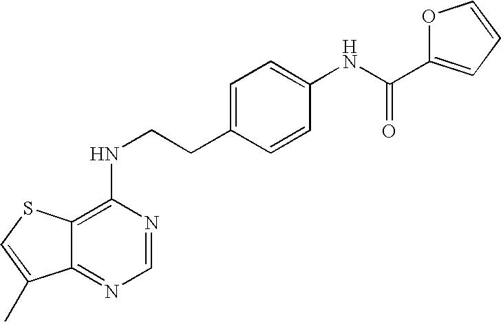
C(NC1=CC=C(CCNC2=C3C(=NC=N2)C(C)=CS3)C=C1)(=O)C1=CC=CO1
